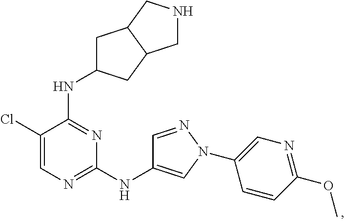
N1=C(NC2CC3C(C2)CNC3)C(Cl)=CN=C1NC1=CN(C2=CN=C(OC)C=C2)N=C1
